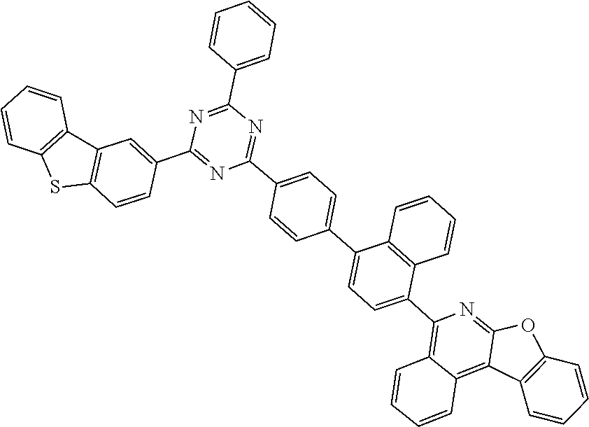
C1=CC2=C(SC3=C2C=C(C2=NC(C4=CC=C(C5=CC=C(C6=C7C=CC=CC7=C7C(=N6)OC6=C7C=CC=C6)C6=C5C=CC=C6)C=C4)=NC(C4=CC=CC=C4)=N2)C=C3)C=C1
